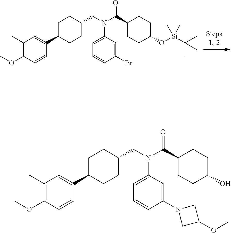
C1(CN(C(C2CCC(O[Si](C(C)(C)C)(C)C)CC2)=O)C2=CC=CC(Br)=C2)CCC(C2=CC(C)=C(OC)C=C2)CC1.C1(CN(C(C2CCC(O)CC2)=O)C2=CC=CC(N3CC(OC)C3)=C2)CCC(C2=CC(C)=C(OC)C=C2)CC1
